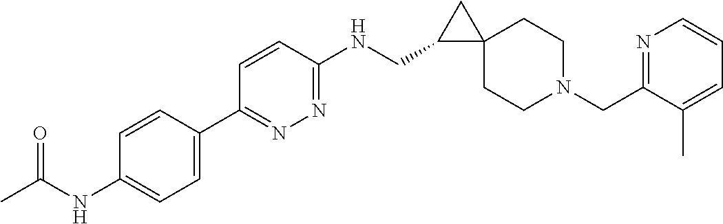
C1(CN2CCC3(CC2)CC3CNC2=NN=C(C3=CC=C(NC(C)=O)C=C3)C=C2)=NC=CC=C1C
